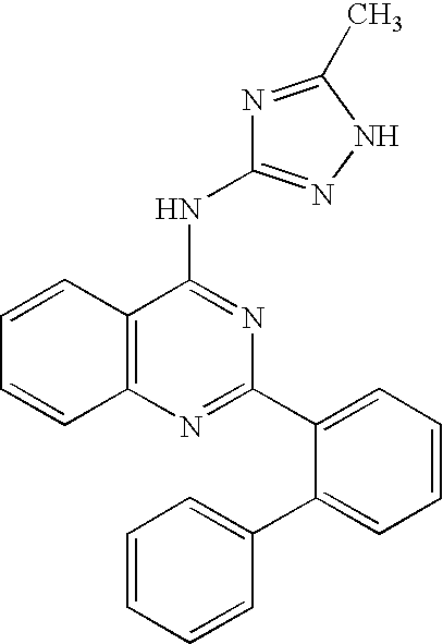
C12=C(N=C(C3=CC=CC=C3C3=CC=CC=C3)N=C1NC1=NNC(C)=N1)C=CC=C2
